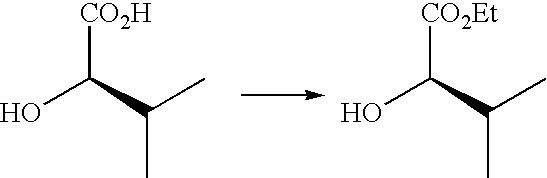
OC(C(C)C)[CO2H].OC(C(C)C)[CO2Et]
